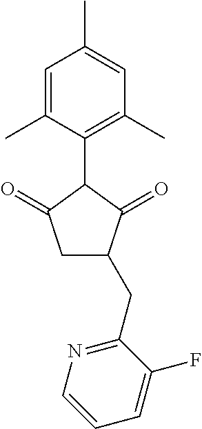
C1=C(C)C(C2C(=O)CC(CC3=NC=CC=C3F)C2=O)=C(C)C=C1C
